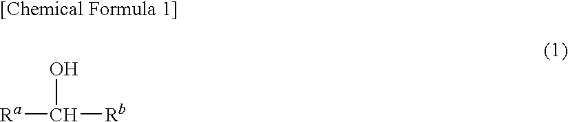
[Ra]C(O)[Rb]
